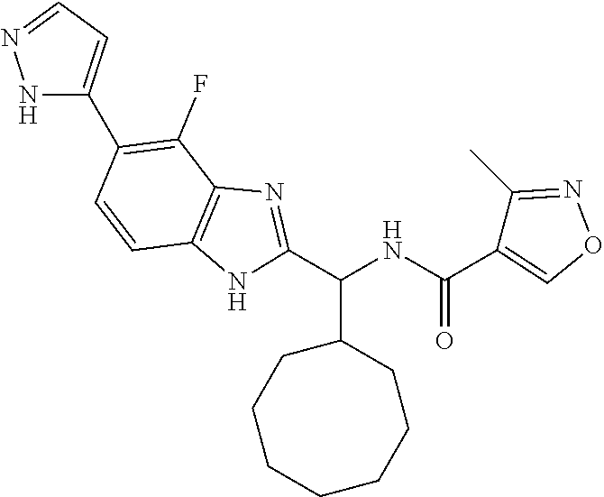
C1=CC2=C(C(F)=C1C1=CC=NN1)N=C(C(NC(=O)C1=CON=C1C)C1CCCCCCC1)N2
